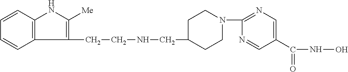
C1(CCNCC2CCN(C3=NC=C(C(NO)=O)C=N3)CC2)=C([Me])NC2=C1C=CC=C2
